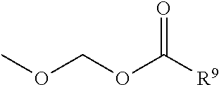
O=C([R9])OCOC
